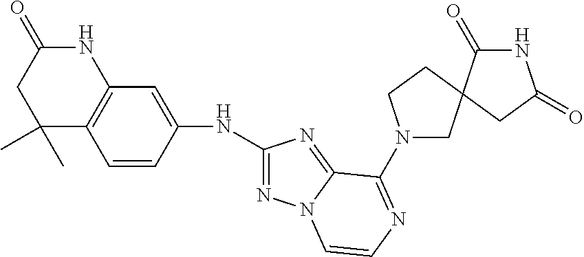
C1(NC2=CC3=C(C=C2)C(C)(C)CC(=O)N3)=NN2C(=N1)C(N1CC3(CC1)CC(=O)NC3=O)=NC=C2
